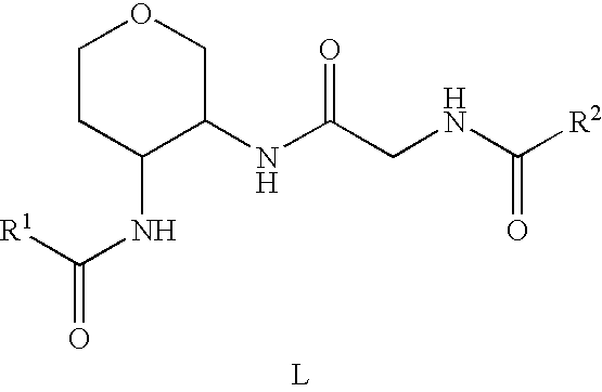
[L].N(C(CNC([R2])=O)=O)C1COCCC1NC([R1])=O
